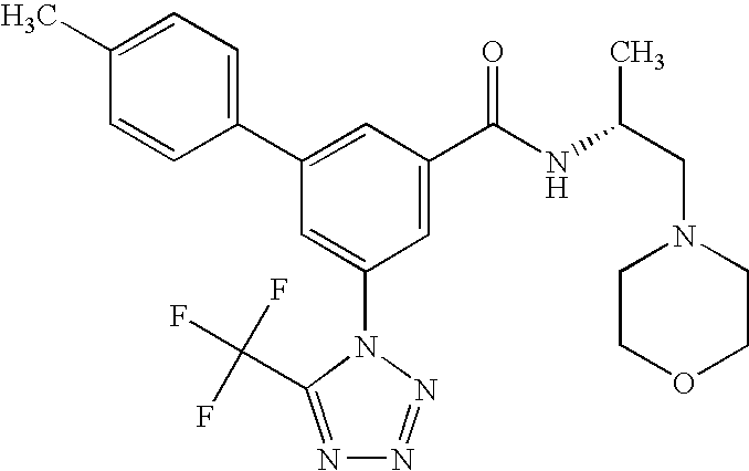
C1(C2=CC(C(NC(CN3CCOCC3)C)=O)=CC(N3C(C(F)(F)F)=NN=N3)=C2)=CC=C(C)C=C1
